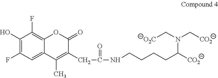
C1(O)=C(F)C=C2C(=C1F)OC(=O)C(CC(NCCCCC([CO2])N(C[O2C])C[CO2])=O)=C2C
